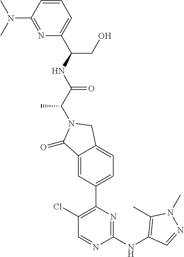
C1(=O)C2=CC(C3=C(Cl)C=NC(NC4=C(C)N(C)N=C4)=N3)=CC=C2CN1C(C(NC(CO)C1=CC=CC(N(C)C)=N1)=O)C
